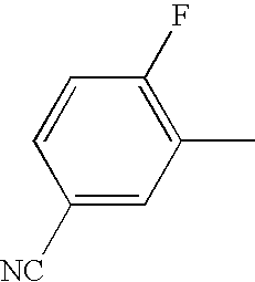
C1(F)=C(C)C=C([NC])C=C1
